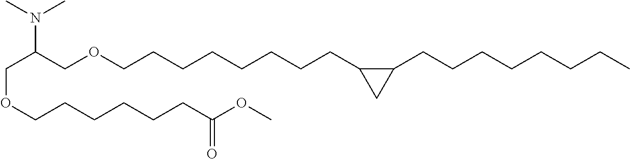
C(C(COCCCCCCCCC1C(CCCCCCCC)C1)N(C)C)OCCCCCCC(OC)=O
